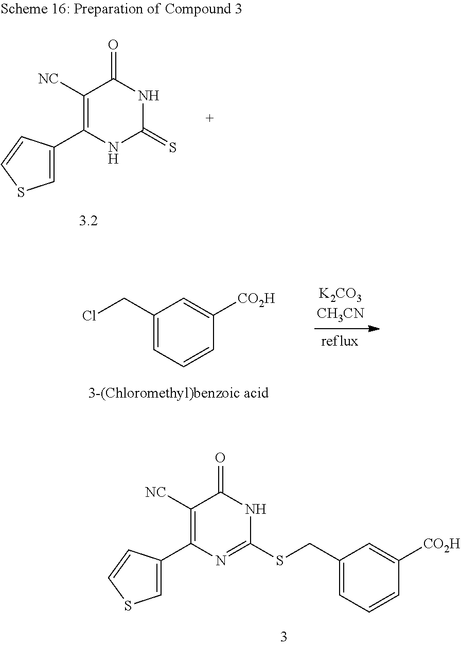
C1(CCl)=CC=CC([CO2H])=C1.C1=C(C2=C([NC])C(=O)NC(=S)N2)C=CS1.C1=C(C2=C([NC])C(=O)NC(SCC3=CC=CC([CO2H])=C3)=N2)C=CS1
